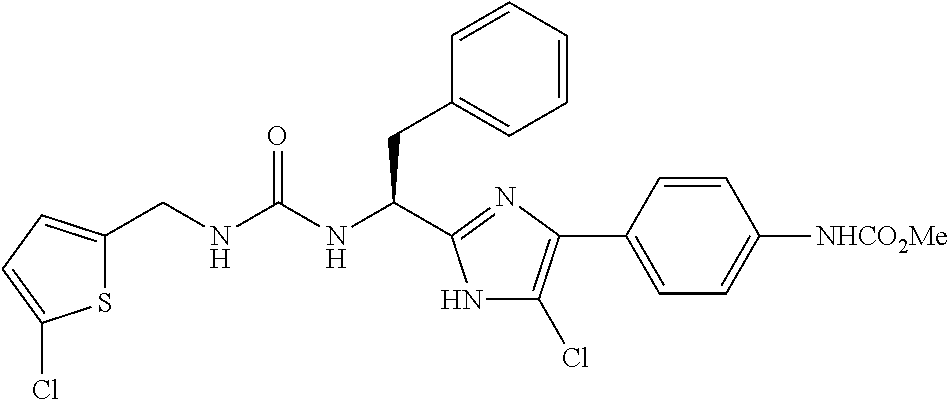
C(NC(CC1=CC=CC=C1)C1=NC(C2=CC=C([NHCO2Me])C=C2)=C(Cl)N1)(=O)NCC1=CC=C(Cl)S1
